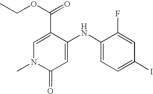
C1=C(C(OCC)=O)C(NC2=CC=C(I)C=C2F)=CC(=O)N1C
